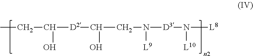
CCC([D2]C(CN([L9])[D3]N([L8])[L10])O)O
